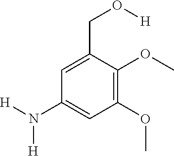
C1=C(CO[H])C(OC)=C(OC)C=C1N([H])[H]
